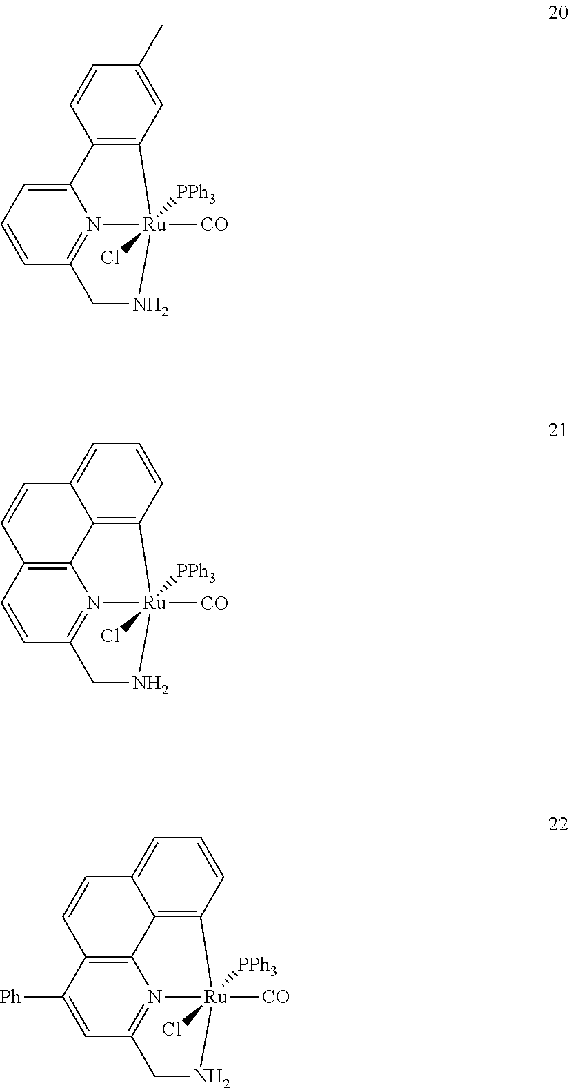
C1=CC2=N3C(=C1)C1=C([Ru]3([CO])(Cl)([PPh3])NC2)C=C(C)C=C1.C1=CC2=N3C4=C1C=CC1=CC=CC(=C41)[Ru]3([CO])(Cl)([PPh3])NC2.C1([Ph])=CC2=N3C4=C1C=CC1=CC=CC(=C41)[Ru]3([CO])(Cl)([PPh3])NC2
